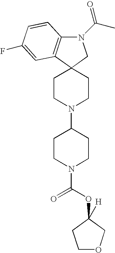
N1(C(C)=O)C2=C(C3(C1)CCN(C1CCN(C(OC4([H])CCOC4)=O)CC1)CC3)C=C(F)C=C2
